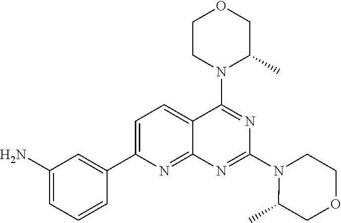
C1CN(C2=NC(N3C(C)COCC3)=NC3=NC(C4=CC(N)=CC=C4)=CC=C23)C(C)CO1
